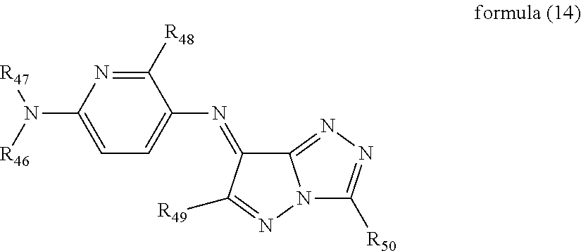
C1([R48])=NC(N([R47])[R46])=CC=C1N=C1C2=NN=C([R50])N2N=C1[R49]
